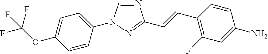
C1(N2C=NC(C=CC3=C(F)C=C(N)C=C3)=N2)=CC=C(OC(F)(F)F)C=C1
